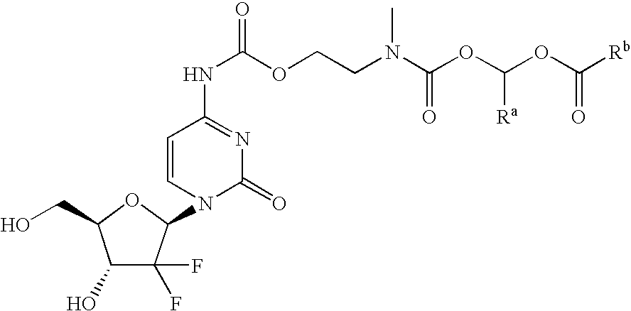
C1(O)C(F)(F)C(N2C(=O)N=C(NC(OCCN(C(OC(OC([Rb])=O)[Ra])=O)C)=O)C=C2)OC1CO
